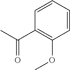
C1=CC=CC(OC)=C1C(C)=O
